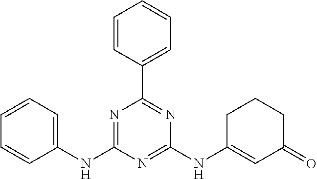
C1=CC=CC(NC2=NC(C3=CC=CC=C3)=NC(NC3=CC(=O)CCC3)=N2)=C1
